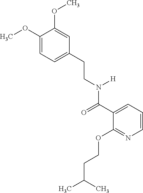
C1=C(CCN(C(C2=CC=CN=C2OCCC(C)C)=O)[H])C=C(OC)C(OC)=C1
